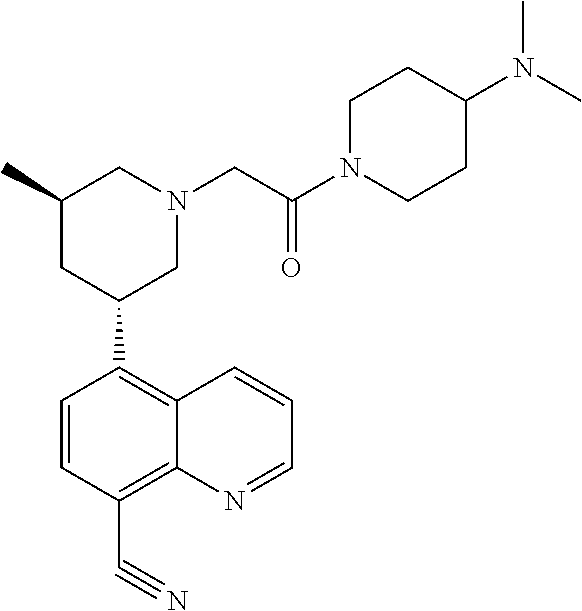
C1=CC(C#N)=C2C(=C1C1CN(CC(N3CCC(N(C)C)CC3)=O)CC(C)C1)C=CC=N2
